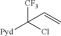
[CF3]C(Cl)([Pyd])C=C
